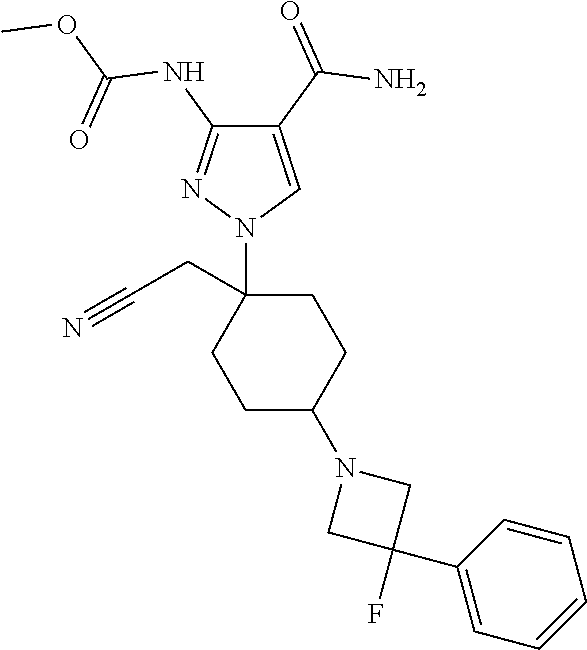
C1C(N2CC(F)(C3=CC=CC=C3)C2)CCC(CC#N)(N2C=C(C(=O)N)C(NC(OC)=O)=N2)C1
